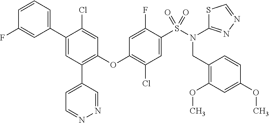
C1=CC(F)=CC(C2=CC(C3=CC=NN=C3)=C(OC3=C(Cl)C=C(S(N(C4=NN=CS4)CC4=C(OC)C=C(OC)C=C4)(=O)=O)C(F)=C3)C=C2Cl)=C1
